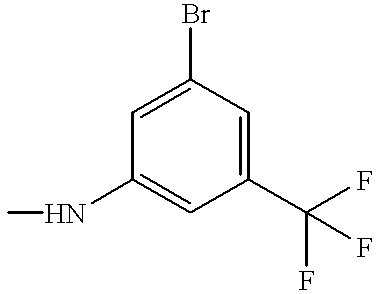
C1(C(F)(F)F)=CC(Br)=CC(NC)=C1
